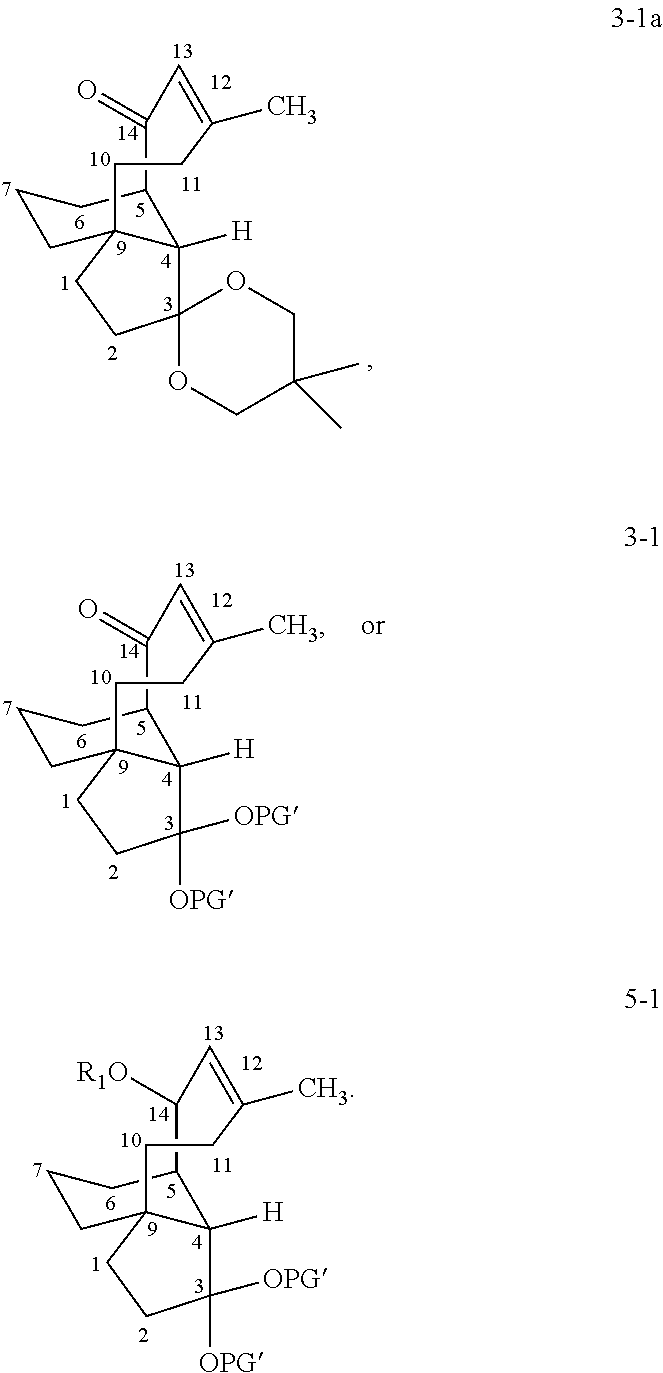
C12C([R1O])C=C(C)CCC3(CCC([OPG])([OPG])C13[H])CCC2.C12C(=O)C=C(C)CCC3(CCC4(C13[H])OCC(C)(C)CO4)CCC2.C12C(=O)C=C(C)CCC3(CCC([OPG])([OPG])C13[H])CCC2
